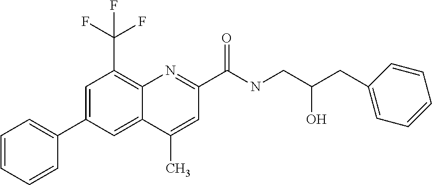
C1(C)=CC(C(NCC(CC2=CC=CC=C2)O)=O)=NC2=C(C(F)(F)F)C=C(C3=CC=CC=C3)C=C12
